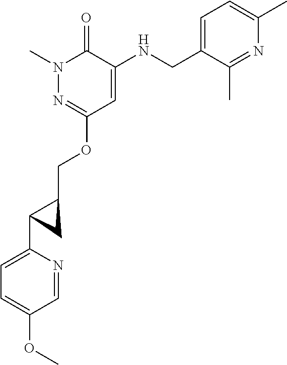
N1(C)N=C(OCC2CC2C2=CC=C(OC)C=N2)C=C(NCC2=CC=C(C)N=C2C)C1=O
